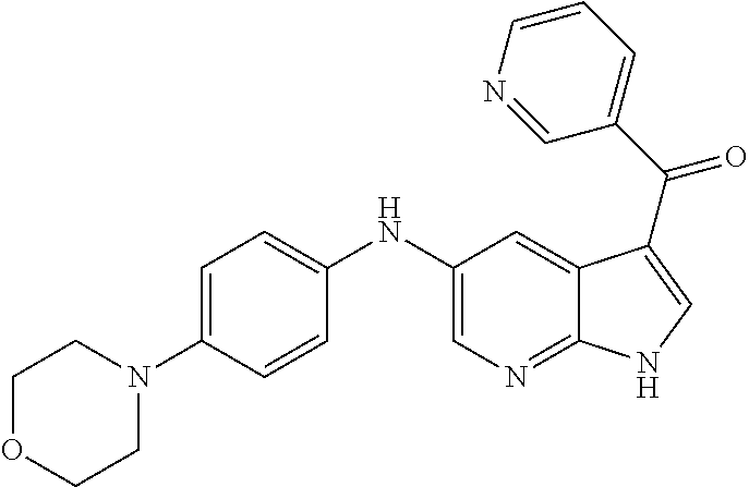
C1(NC2=CC=C(N3CCOCC3)C=C2)=CN=C2C(=C1)C(C(C1=CC=CN=C1)=O)=CN2
